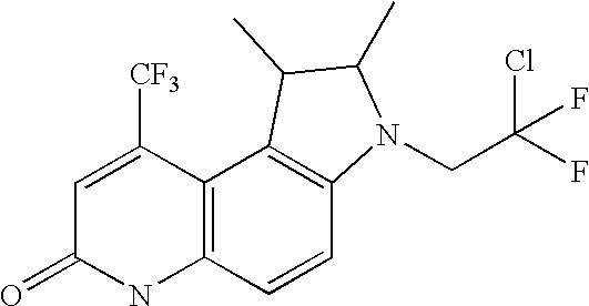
C12=C(C([CF3])=CC(=O)N1)C1=C(C=C2)N(CC(F)(Cl)F)C(C)C1C
